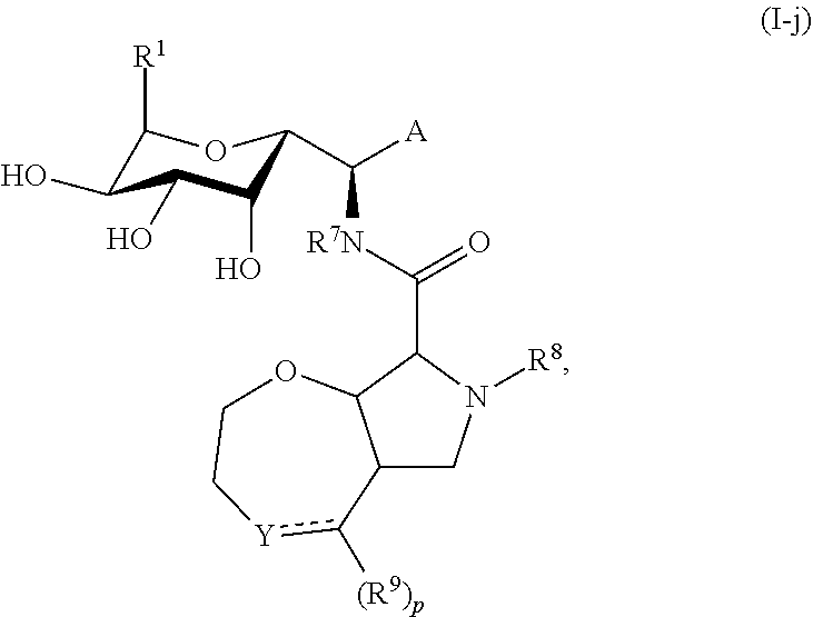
C12CN([R8])C(C([R7N]C([A])C3C(O)C(O)C(O)C([R1])O3)=O)C1OCC[Y]c2[(R9)p]
